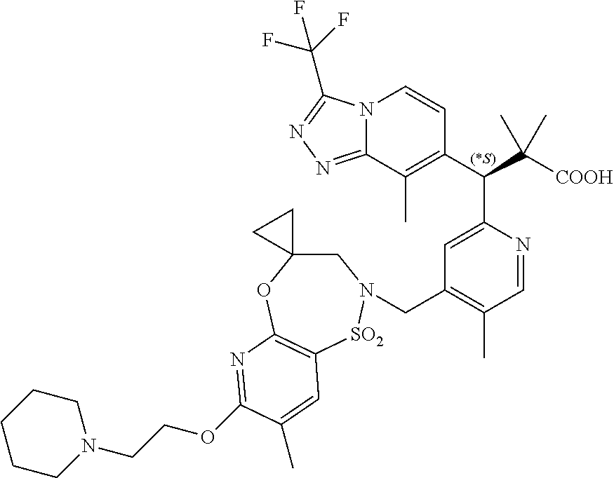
N12C(=NN=C1C(F)(F)F)C(C)=C(C(C([COOH])(C)C)C1=CC(CN3CC4(OC5=C([SO2]3)C=C(C)C(OCCN3CCCCC3)=N5)CC4)=C(C)C=N1)C=C2
